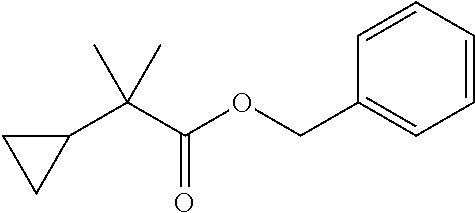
C1=CC=CC(COC(C(C2CC2)(C)C)=O)=C1
